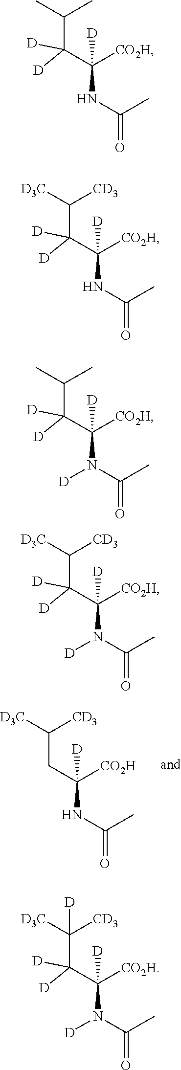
C([CD3])([D3C])CC(NC(C)=O)([CO2H])[D].C(C)(C)C(C(NC(C)=O)([CO2H])[D])([D])[D].C([CD3])([D3C])C(C(NC(C)=O)([CO2H])[D])([D])[D].C(C)(C)C(C(N(C(C)=O)[D])([CO2H])[D])([D])[D].C([CD3])([D3C])C(C(N(C(C)=O)[D])([CO2H])[D])([D])[D].C([CD3])([D3C])(C(C(N(C(C)=O)[D])([CO2H])[D])([D])[D])[D]
